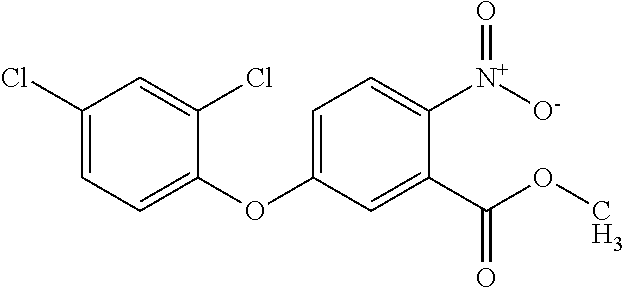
C1(OC2=CC=C([N+]([O-])=O)C(C(OC)=O)=C2)=CC=C(Cl)C=C1Cl
